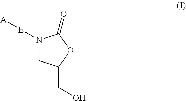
N1([E][A])CC(CO)OC1=O
